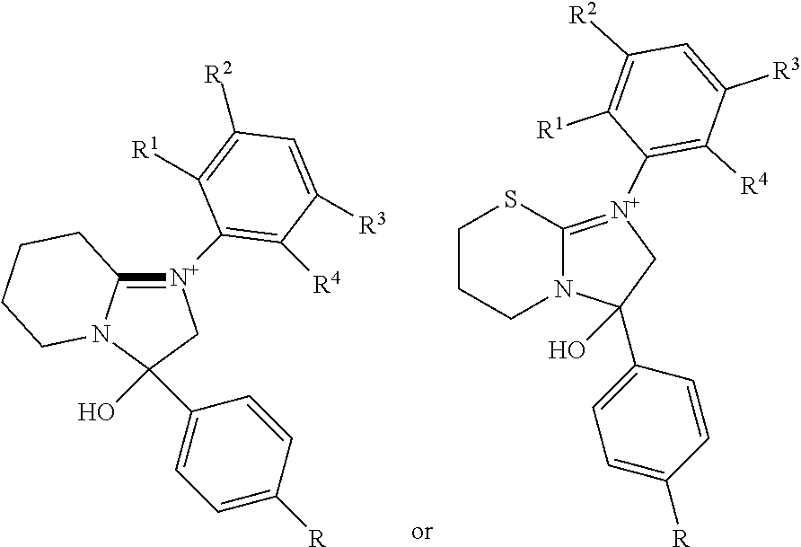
[N+]1(C2=C([R4])C([R3])=CC([R2])=C2[R1])=C2N(C(O)(C3=CC=C([R])C=C3)C1)CCCC2.[N+]1(C2=C([R4])C([R3])=CC([R2])=C2[R1])=C2N(C(O)(C3=CC=C([R])C=C3)C1)CCCS2
